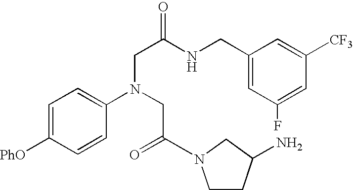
C1=C([PhO])C=CC(N(CC(=O)N2CCC(N)C2)CC(NCC2=CC(F)=CC([CF3])=C2)=O)=C1
